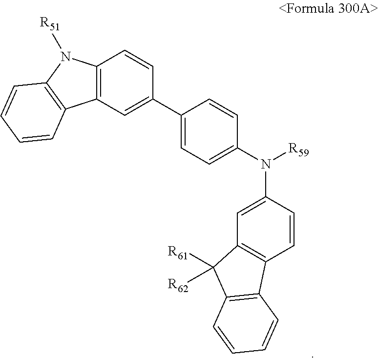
C12=C(C=C(C3=CC=C(N(C4=CC5=C(C=C4)C4=C(C5([R61])[R62])C=CC=C4)[R59])C=C3)C=C1)C1=C(N2[R51])C=CC=C1
